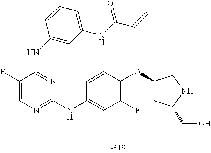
C1(F)=CN=C(NC2=CC(F)=C(OC3CC(CO)NC3)C=C2)N=C1NC1=CC(NC(C=C)=O)=CC=C1
